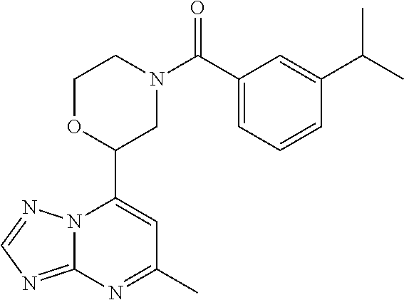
N12C(=NC=N1)N=C(C)C=C2C1CN(C(=O)C2=CC=CC(C(C)C)=C2)CCO1
